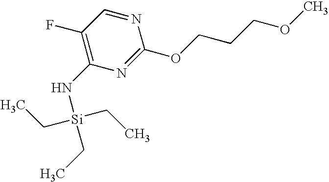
C1(F)=C(N[Si](CC)(CC)CC)N=C(OCCCOC)N=C1
